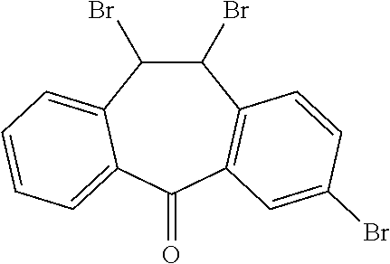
C1(Br)C(Br)C2=CC=CC=C2C(=O)C2=C1C=CC(Br)=C2
